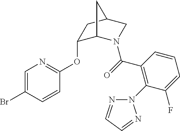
C1(OC2=NC=C(Br)C=C2)C2N(C(=O)C3=C(N4N=CC=N4)C(F)=CC=C3)CC(C1)C2
